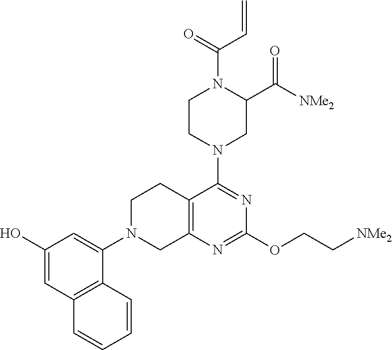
C1(O)=CC2=C(C(N3CC4=C(CC3)C(N3CC(C([NMe2])=O)N(C(C=C)=O)CC3)=NC(OCC[NMe2])=N4)=C1)C=CC=C2
